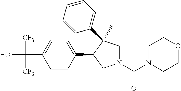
C(C1=CC=C(C2CN(C(N3CCOCC3)=O)CC2(C)C2=CC=CC=C2)C=C1)(O)([CF3])[CF3]
